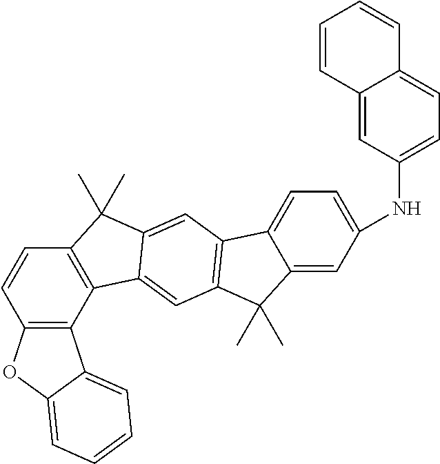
C12=C(C3=C(C=C1)C(C)(C)C1=CC4=C(C=C31)C(C)(C)C1=CC(NC3=CC=C5C(=C3)C=CC=C5)=CC=C41)C1=CC=CC=C1O2
